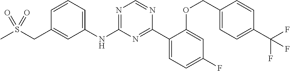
C1(NC2=NC=NC(C3=CC=C(F)C=C3OCC3=CC=C(C(F)(F)F)C=C3)=N2)=CC=CC(CS(C)(=O)=O)=C1
